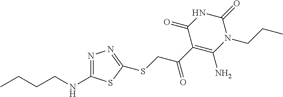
N1=C(NCCCC)SC(SCC(C2=C(N)N(CCC)C(=O)NC2=O)=O)=N1
